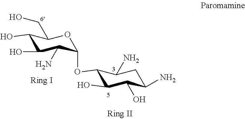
C1(O)C(N)C(OC2C(O)C(O)C(N)CC2N)OC(CO)C1O
